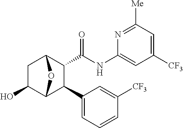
C1(O)C2C(C3=CC=CC([CF3])=C3)C(C(NC3=CC([CF3])=CC([Me])=N3)=O)C(C1)O2
